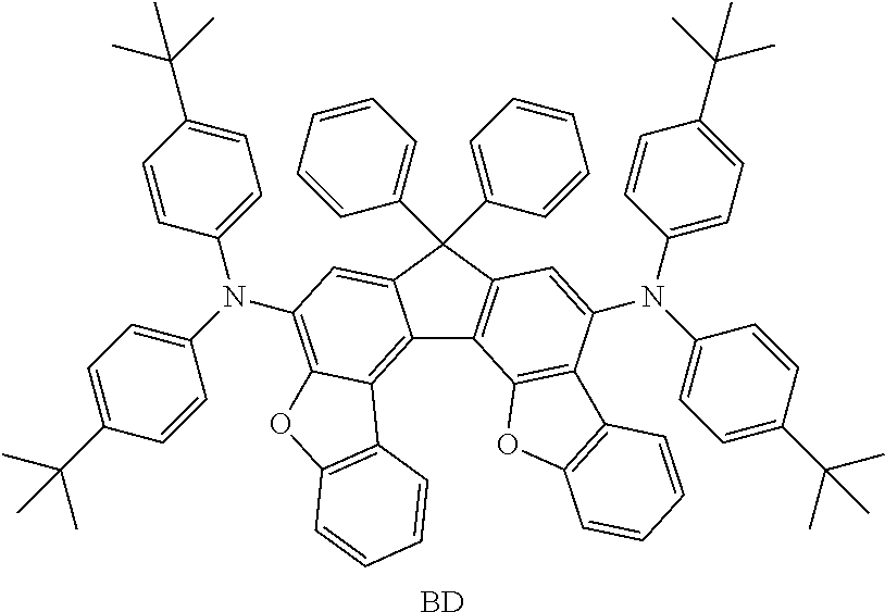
C12=C3C(=C(N(C4=CC=C(C(C)(C)C)C=C4)C4=CC=C(C(C)(C)C)C=C4)C=C1C(C1=CC=CC=C1)(C1=CC=CC=C1)C1=C2C2=C(C(N(C4=CC=C(C(C)(C)C)C=C4)C4=CC=C(C(C)(C)C)C=C4)=C1)C1=C(O2)C=CC=C1)OC1=C3C=CC=C1.[BD]
